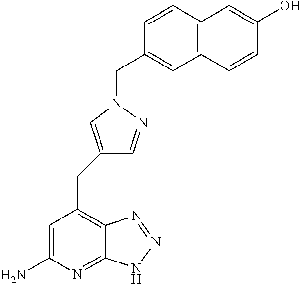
C1=C(N)N=C2C(=C1CC1=CN(CC3=CC4=C(C=C3)C=C(O)C=C4)N=C1)N=NN2
